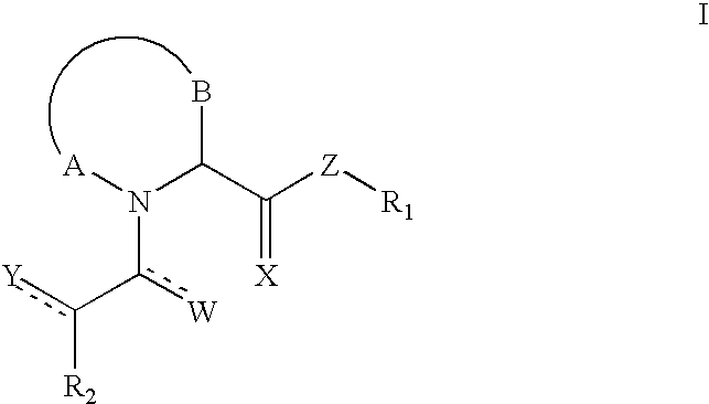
N(c([W])-c([Y])[R2])([A])C(C([Z][R1])=[X])B
